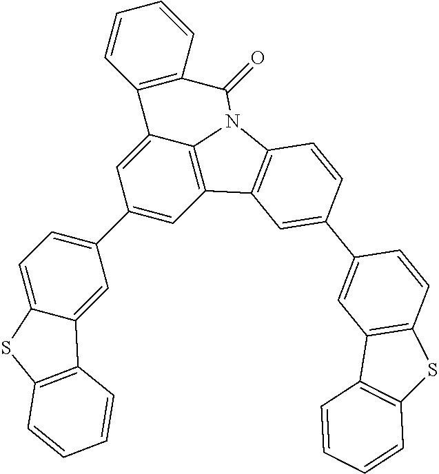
C1(C2=CC=C3C(=C2)C2=C(S3)C=CC=C2)=CC2=C3C(=C1)C1=C(C=CC=C1)C(=O)N3C1=C2C=C(C2=CC3=C(C=C2)SC2=C3C=CC=C2)C=C1
